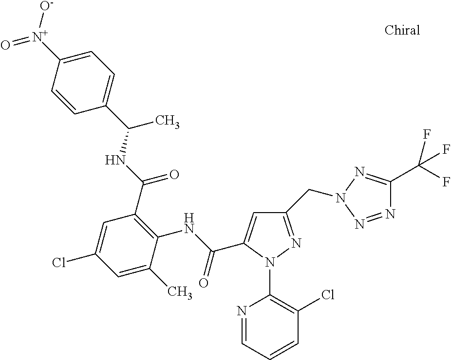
O=[N+](C1=CC=C(C(C)NC(C2=C(NC(=O)C3=CC(CN4N=C(C(F)(F)F)N=N4)=NN3C3=C(Cl)C=CC=N3)C(C)=CC(Cl)=C2)=O)C=C1)[O-]
